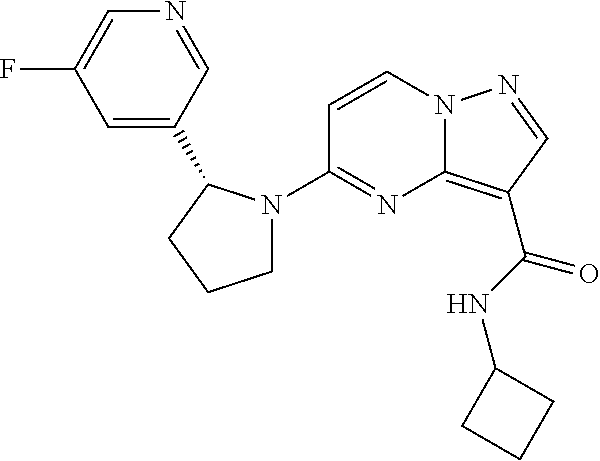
FC1=CN=CC(C2N(C3=NC4=C(C(NC5CCC5)=O)C=NN4C=C3)CCC2)=C1
